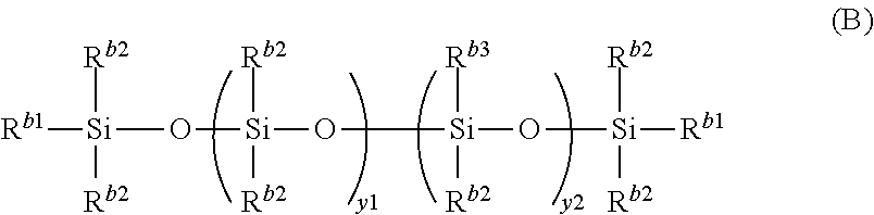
[Rb1][Si]([Rb2])([Rb2])O[Si]([Rb2])([Rb2])O[Si]([Rb3])([Rb2])O[Si]([Rb2])([Rb2])[Rb1]
